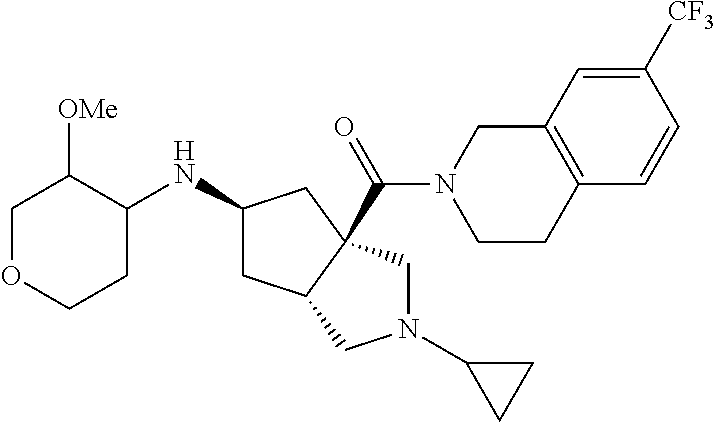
C1OCCC(NC2CC3C(C(N4CCC5=C(C4)C=C([CF3])C=C5)=O)(C2)CN(C2CC2)C3)C1[OMe]
